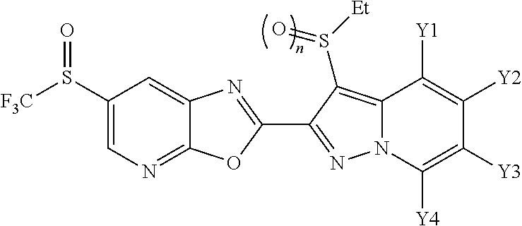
C12=NC=C(S([F3C])=O)C=C1N=C(C1=NN3C(=C1S([Et])=O)C([Y1])=C([Y2])C([Y3])=C3[Y4])O2
